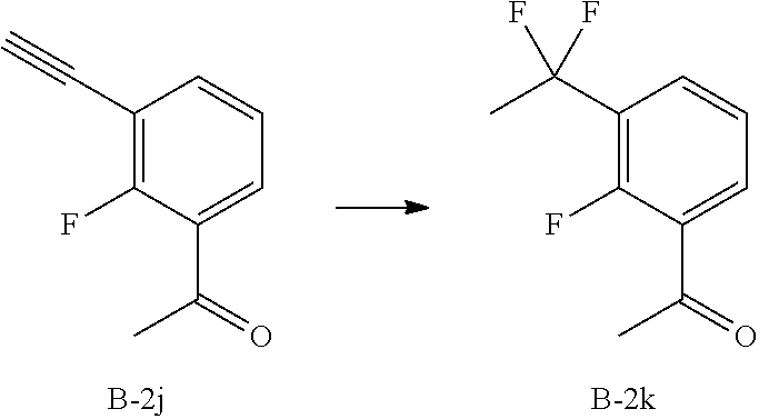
C1(C#C)=C(F)C(C(=O)C)=CC=C1.C1(C(C)(F)F)=C(F)C(C(=O)C)=CC=C1
